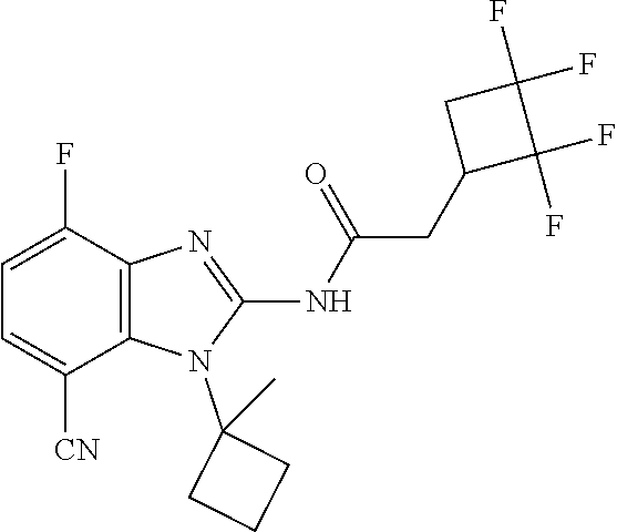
C1=C(F)C2=C(C([CN])=C1)N(C1(C)CCC1)C(NC(=O)CC1C(F)(F)C(F)(F)C1)=N2
